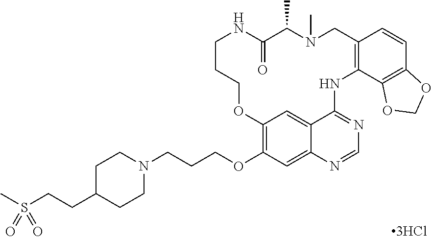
C1C(CCS(C)(=O)=O)CCN(CCCOC2=C3C=C4C(=C2)N=CN=C4NC2=C(C=CC4=C2OCO4)CN(C)C(C)C(=O)NCCCO3)C1
